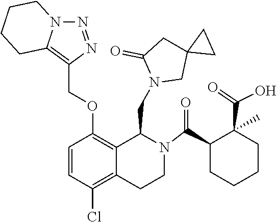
N12N=NC(COC3=C4C(CN5CC6(CC5=O)CC6)N(C(C5CCCCC5(C(=O)O)C)=O)CCC4=C(Cl)C=C3)=C1CCCC2
